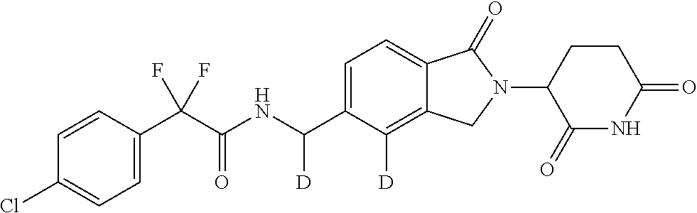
C1=CC(C(C(NC(C2=CC=C3C(=C2[D])CN(C2C(=O)NC(=O)CC2)C3=O)[D])=O)(F)F)=CC=C1Cl
